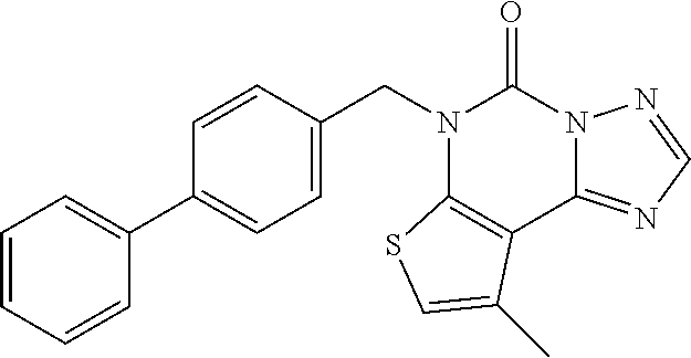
C1=C(CN2C3=C(C4=NC=NN4C2=O)C(C)=CS3)C=CC(C2=CC=CC=C2)=C1
